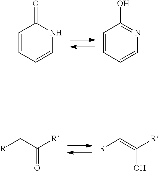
C1=CC=CNC1=O.C1=CC=CN=C1O.[R]CC(=O)[R].[R]C=C(O)[R]
